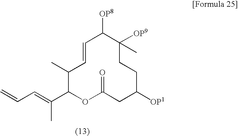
C=CC=C(C)C1C(C)C=CC([OP8])C([OP9])(C)CCC([OP1])CC(=O)O1
